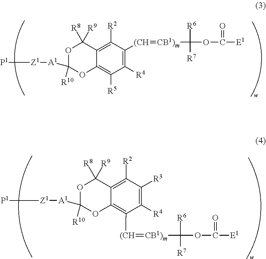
C1([R4])=C([R3])C([R2])=C2C(=C1[(CH]=[CB1)m]C(OC(=O)[E1])([R6])[R7])OC([R10])([A1][Z1][P1])OC2([R8])[R9].C1([R4])=C([(CH]=[CB1)m]C(OC(=O)[E1])([R6])[R7])C([R2])=C2C(=C1[R5])OC([R10])([A1][Z1][P1])OC2([R8])[R9]
